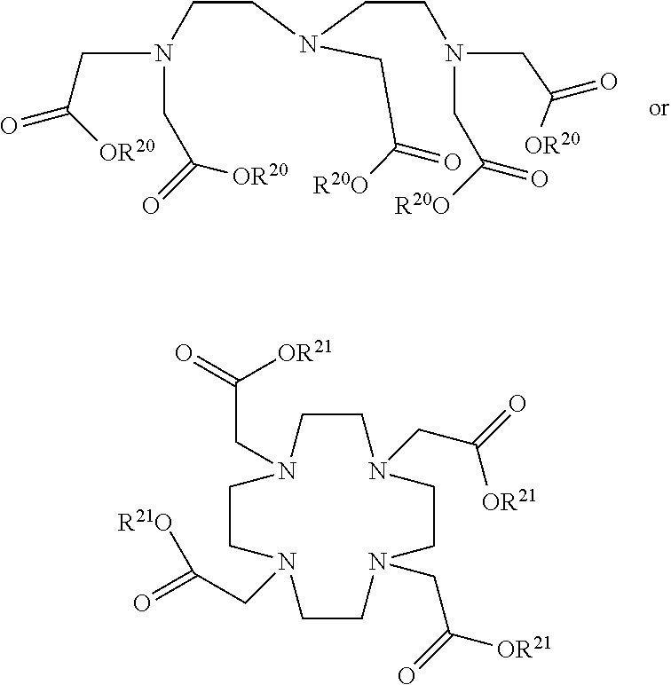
C(CN(CCN(CC([OR20])=O)CC([R20O])=O)CC([R20O])=O)N(CC([OR20])=O)CC([OR20])=O.C1CN(CC(=O)[R21O])CCN(CC([OR21])=O)CCN(CC(=O)[OR21])CCN1CC(=O)[OR21]
